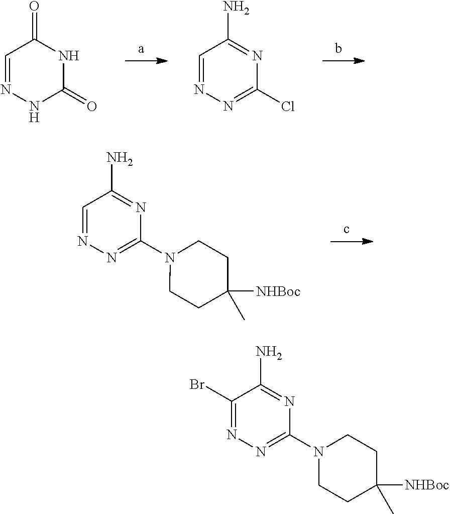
C1=NNC(=O)NC1=O.C1=NN=C(Cl)N=C1N.C1=NN=C(N2CCC([NHBoc])(C)CC2)N=C1N.C1(Br)=NN=C(N2CCC([NHBoc])(C)CC2)N=C1N
